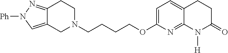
C1N(CCCCOC2=CC=C3C(=N2)N([H])C(=O)CC3)CCC2=NN([Ph])C=C12
